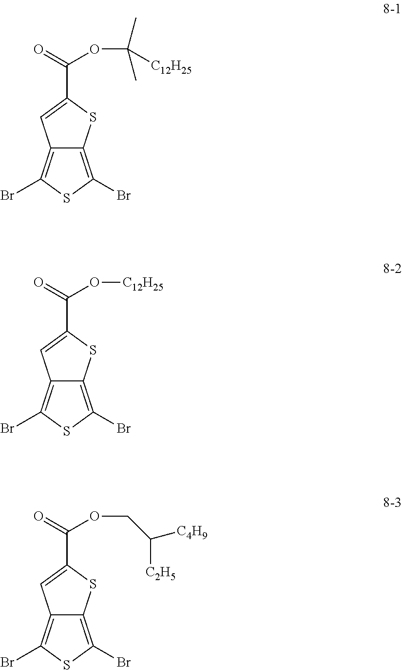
C12=C(Br)SC(Br)=C1SC(C(=O)OC([C12H25])(C)C)=C2.C12=C(Br)SC(Br)=C1SC(C(=O)O[C12H25])=C2.C12=C(Br)SC(Br)=C1SC(C(=O)OCC([C4H9])[C2H5])=C2
